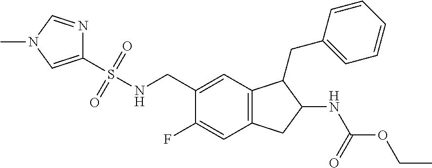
C1(S(=O)(=O)NCC2=CC3=C(C=C2F)CC(NC(OCC)=O)C3CC2=CC=CC=C2)=CN(C)C=N1
